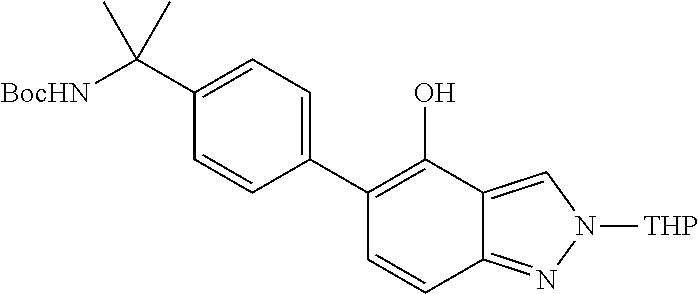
[BocHN]C(C1=CC=C(C2=C(O)C3=CN([THP])N=C3C=C2)C=C1)(C)C
